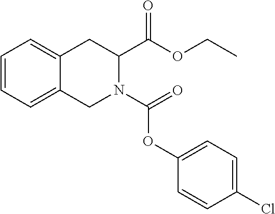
C1=CC=C2C(=C1)CC(C(=O)OCC)N(C(=O)OC1=CC=C(Cl)C=C1)C2
